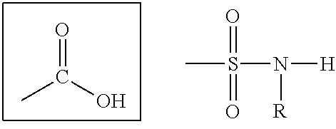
O=C(O)C.CS(=O)(=O)N([H])[R]
